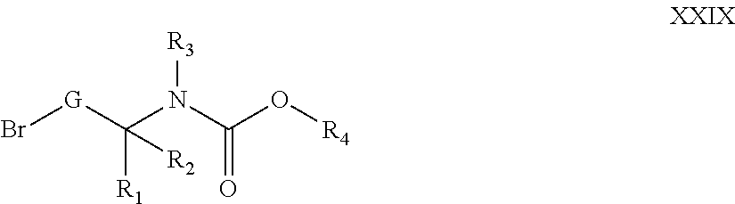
Br[G]C(N(C(O[R4])=O)[R3])([R1])[R2]
